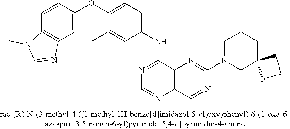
C1=CC(OC2=CC=C(NC3=NC=NC4=C3N=C(N3CC5(CCC3)OCC5)N=C4)C=C2C)=CC2=C1N(C)C=N2
